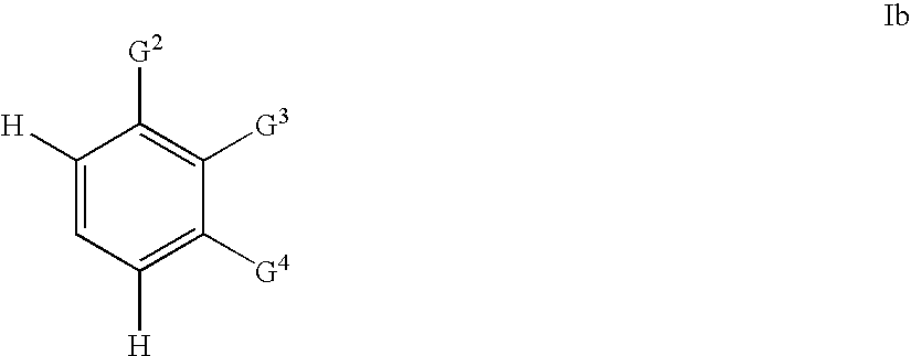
C1([H])=CC([H])=C([G4])C([G3])=C1[G2]
